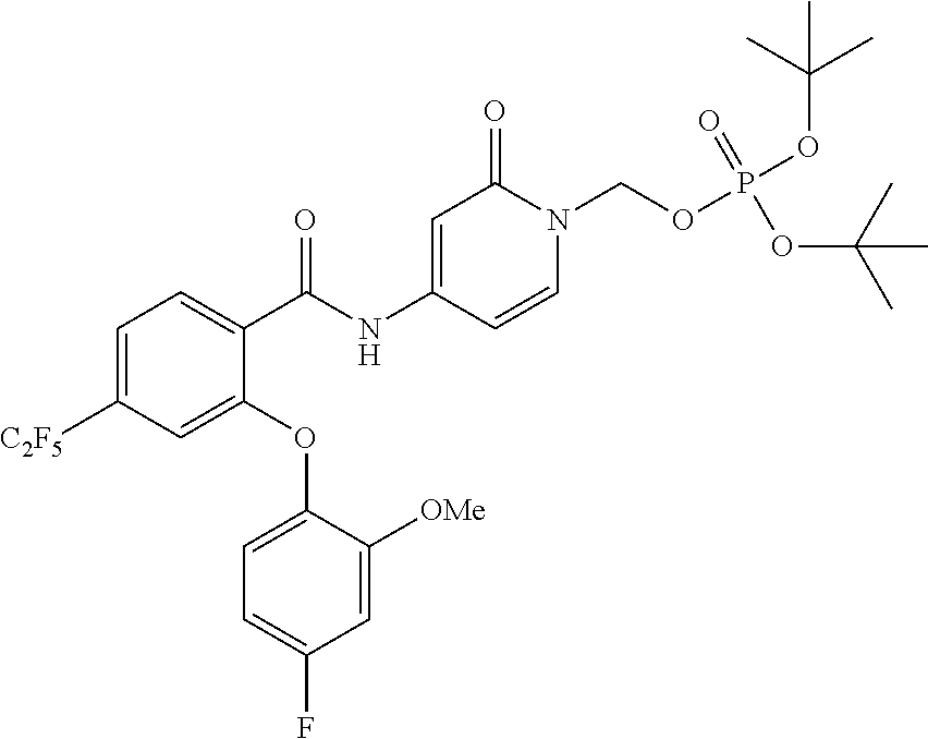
C1=C([C2F5])C=C(OC2=CC=C(F)C=C2[OMe])C(C(NC2=CC(=O)N(COP(OC(C)(C)C)(OC(C)(C)C)=O)C=C2)=O)=C1
